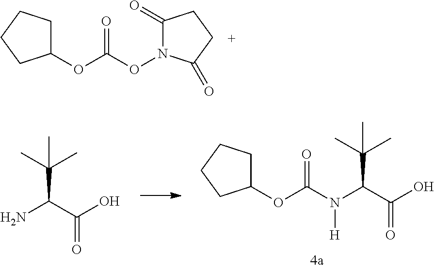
C1(OC(ON2C(=O)CCC2=O)=O)CCCC1.C1(OC(=O)N(C(C(C)(C)C)C(O)=O)[H])CCCC1.C(C(C)(C)C)(C(O)=O)N
